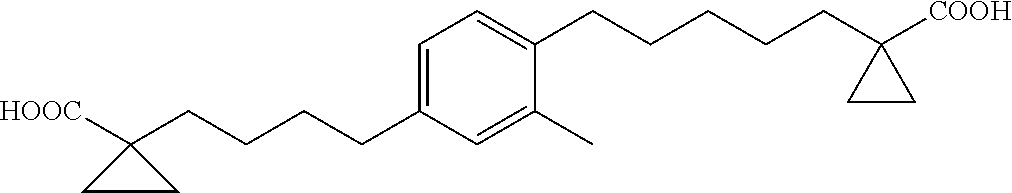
C1(CCCCC2([HOOC])CC2)=CC=C(CCCCCC2([COOH])CC2)C(C)=C1
